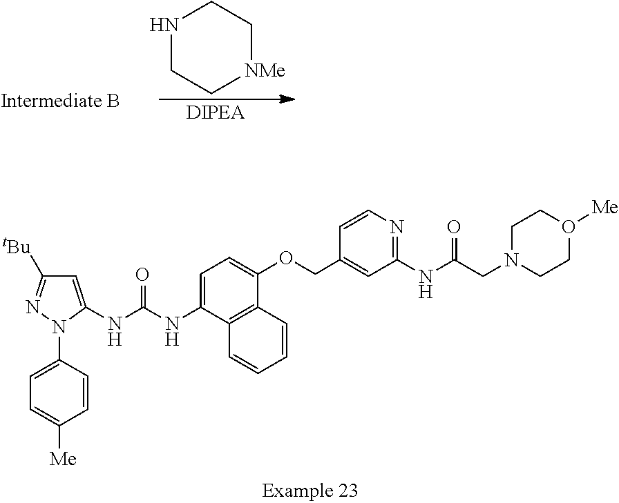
N1CC[NMe]CC1.C1=C(NC(=O)NC2=CC([tBu])=NN2C2=CC=C([Me])C=C2)C2=C(C(OCC3=CC(NC(=O)CN4CCO([Me])CC4)=NC=C3)=C1)C=CC=C2
